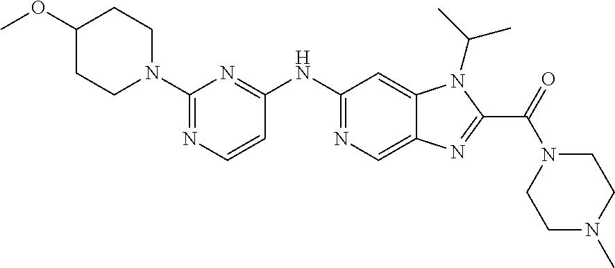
N(C1=NC=C2C(=C1)N(C(C)C)C(C(=O)N1CCN(C)CC1)=N2)C1=NC(N2CCC(OC)CC2)=NC=C1
